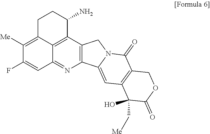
C12=C(C3=C4C(=N1)C=C(F)C([Me])=C4CCC3N)CN1C2=CC2=C(C1=O)COC(=O)C2(O)C[Me]
